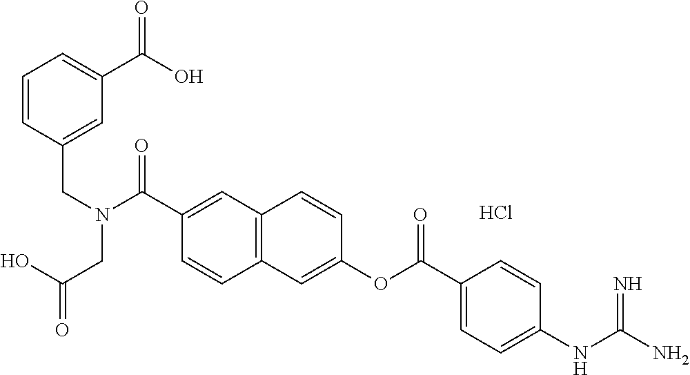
Cl.C12=C(C=C(OC(C3=CC=C(NC(N)=N)C=C3)=O)C=C1)C=CC(C(N(CC1=CC(C(=O)O)=CC=C1)CC(O)=O)=O)=C2
